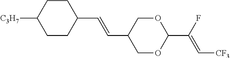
C1OC(C(F)=C[CF3])OCC1C=CC1CCC([C3H7])CC1
